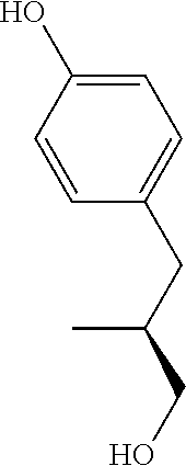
C1=CC(CC(CO)C)=CC=C1O
